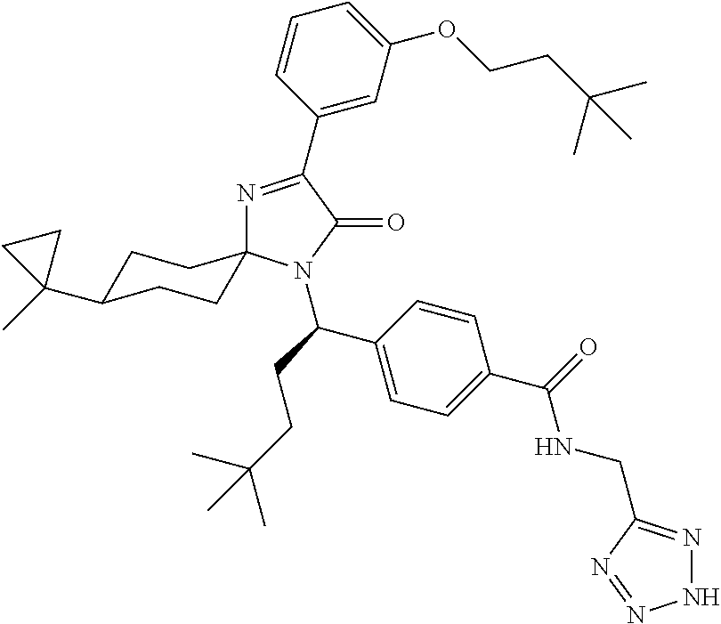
N1=C(C2=CC(OCCC(C)(C)C)=CC=C2)C(=O)N(C(CCC(C)(C)C)C2=CC=C(C(=O)NCC3=NNN=N3)C=C2)C12CCC(C1(C)CC1)CC2
